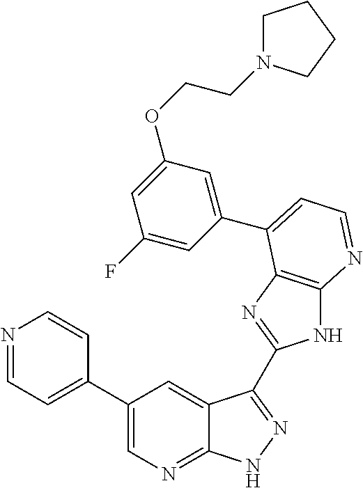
C1(C2=CC=NC=C2)=CN=C2C(=C1)C(C1=NC3=C(N1)N=CC=C3C1=CC(OCCN3CCCC3)=CC(F)=C1)=NN2
